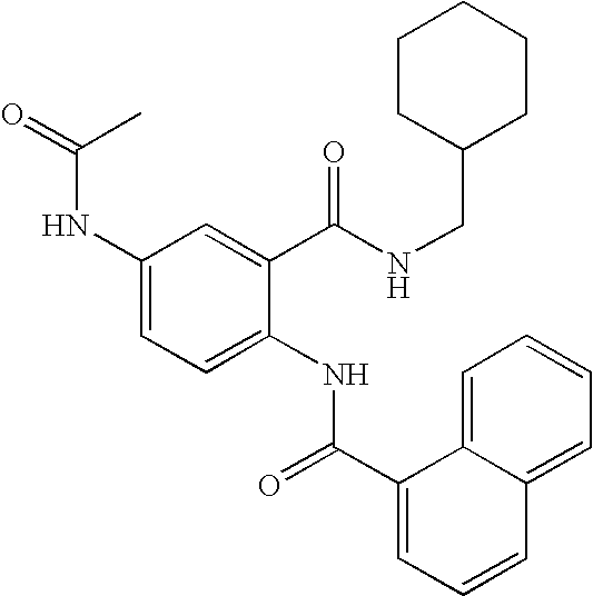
C1(NC(C)=O)=CC=C(NC(C2=CC=CC3=CC=CC=C23)=O)C(C(NCC2CCCCC2)=O)=C1
